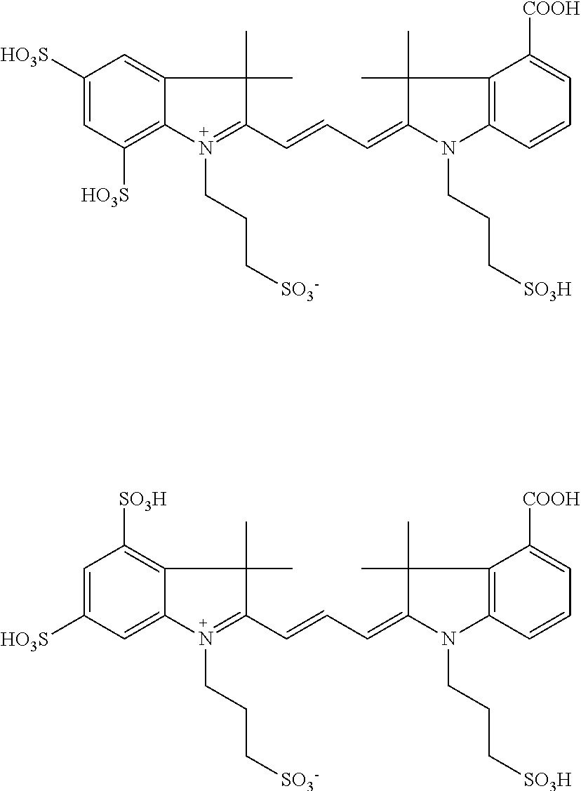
C1=C([HO3S])C=C2C(=C1[SO3H])C(C)(C)C(C=CC=C1C(C)(C)C3=C(N1CCC[SO3H])C=CC=C3[COOH])=N2CCC[SO3-].C1([HO3S])=CC([HO3S])=C2C(=C1)C(C)(C)C(C=CC=C1C(C)(C)C3=C(N1CCC[SO3H])C=CC=C3[COOH])=N2CCC[SO3-]
